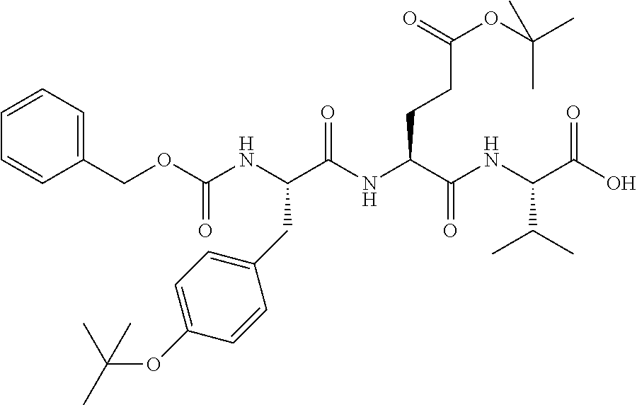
N(C(C(NC(C(O)=O)C(C)C)=O)CCC(OC(C)(C)C)=O)C(C(NC(OCC1=CC=CC=C1)=O)CC1=CC=C(OC(C)(C)C)C=C1)=O
